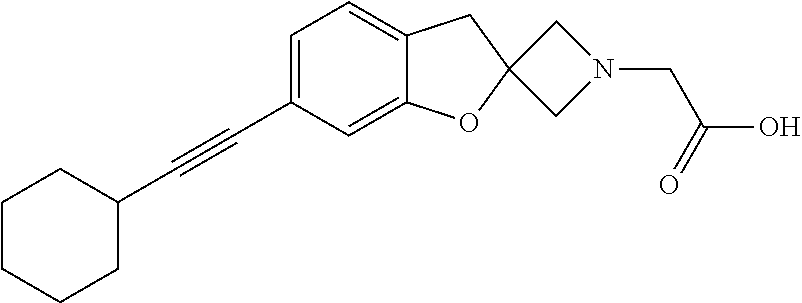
C1CCCC(C#CC2=CC=C3C(=C2)OC2(C3)CN(CC(O)=O)C2)C1
